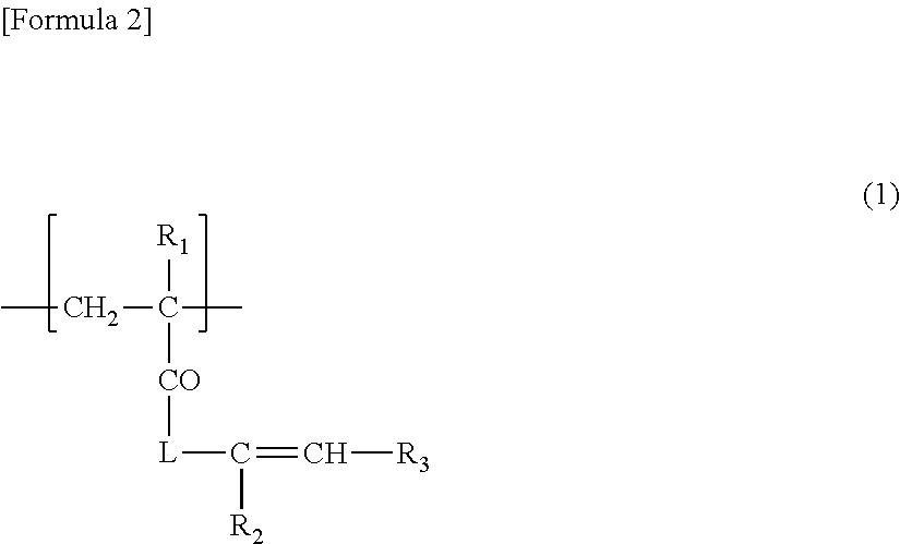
CCC(C)([R1])[CO][L]C(=C[R3])[R2]
